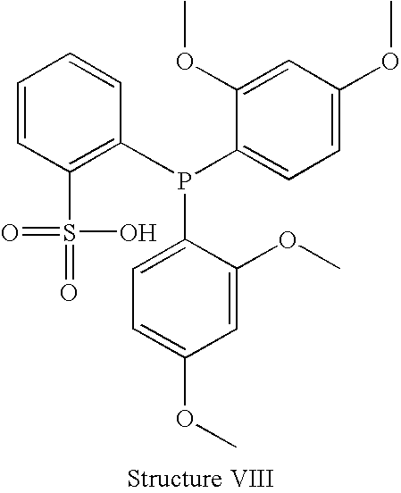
C1(S(=O)(=O)O)=C(P(C2=CC=C(OC)C=C2OC)C2=CC=C(OC)C=C2OC)C=CC=C1
